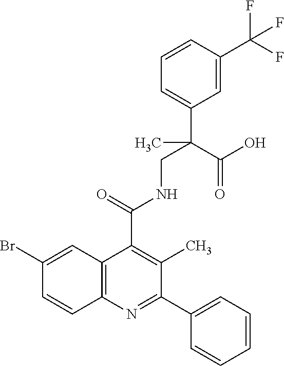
C1(Br)=CC2=C(C=C1)N=C(C1=CC=CC=C1)C(C)=C2C(=O)NCC(C1=CC=CC(C(F)(F)F)=C1)(C(O)=O)C
